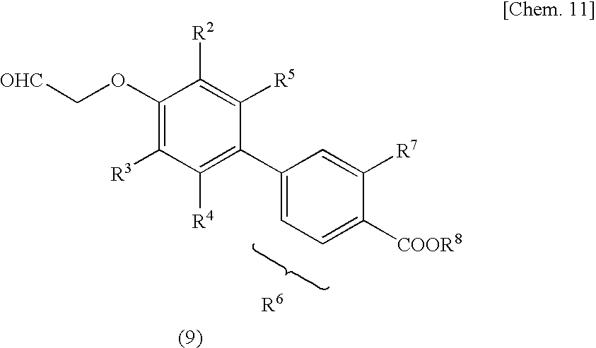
[OHC]COC1=C([R3])C([R4])=C(C2=CC=C([COOR8])C([R7])=C2)C([R5])=C1[R2]
